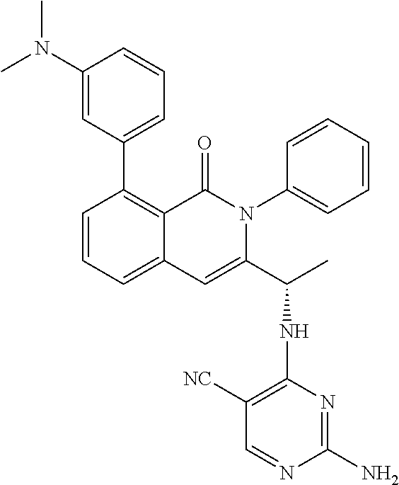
C1(C2=CC=CC(N(C)C)=C2)=C2C(=CC=C1)C=C(C(C)NC1=C([NC])C=NC(N)=N1)N(C1=CC=CC=C1)C2=O
